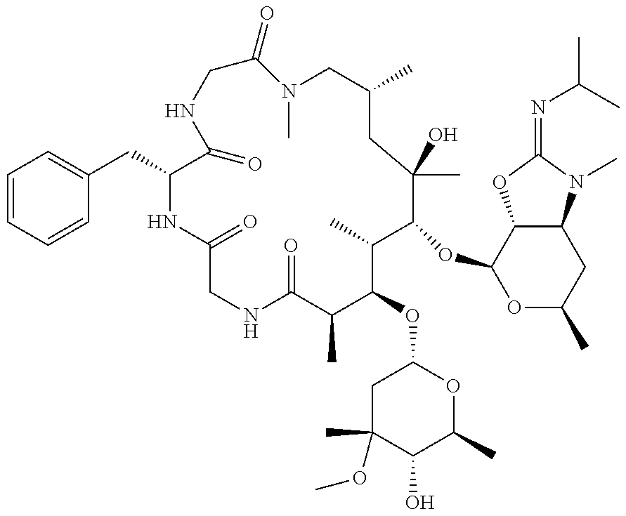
C1=CC=CC(CC2C(=O)NCC(=O)N(C)CC(C)CC(C)(O)C(OC3OC(C)CC4C3OC(=NC(C)C)N4C)C(C)C(OC3CC(C)(OC)C(O)C(C)O3)C(C)C(=O)NCC(=O)N2)=C1
